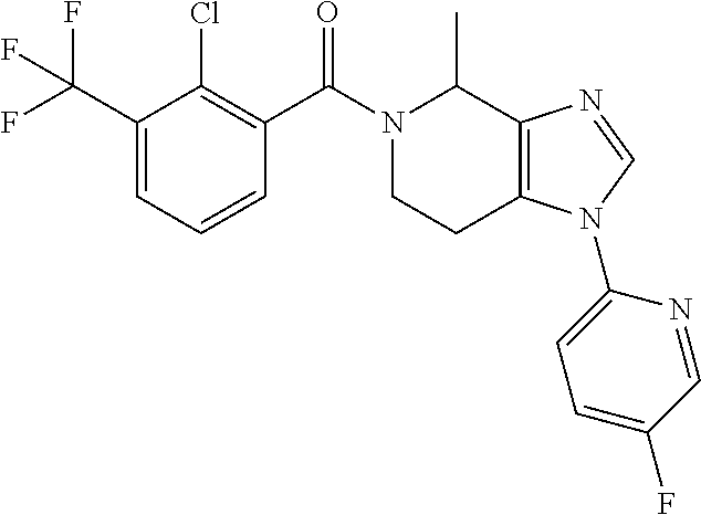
C1(C(F)(F)F)=CC=CC(C(N2CCC3=C(C2C)N=CN3C2=CC=C(F)C=N2)=O)=C1Cl
